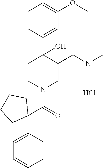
C1=CC(C2(O)CCN(C(C3(C4=CC=CC=C4)CCCC3)=O)CC2CN(C)C)=CC(OC)=C1.Cl
